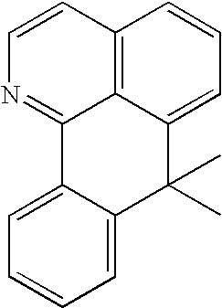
C12=C3C(=CC=C1)C(C)(C)C1=CC=CC=C1C3=NC=C2
